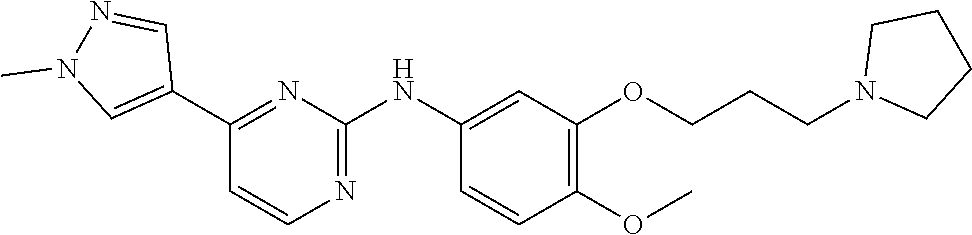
C1(C2=CN(C)N=C2)=NC(NC2=CC(OCCCN3CCCC3)=C(OC)C=C2)=NC=C1
